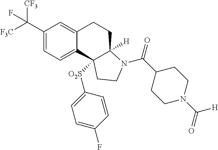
C1(C([F3C])([CF3])F)=CC=C2C(=C1)CCC1([H])N(C(=O)C3CCN(C(=O)[H])CC3)CCC21[O2S]C1=CC=C(F)C=C1
